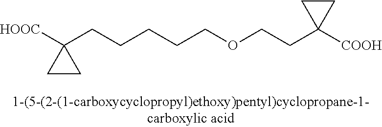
[HOOC]C1(CCCCCOCCC2([COOH])CC2)CC1
